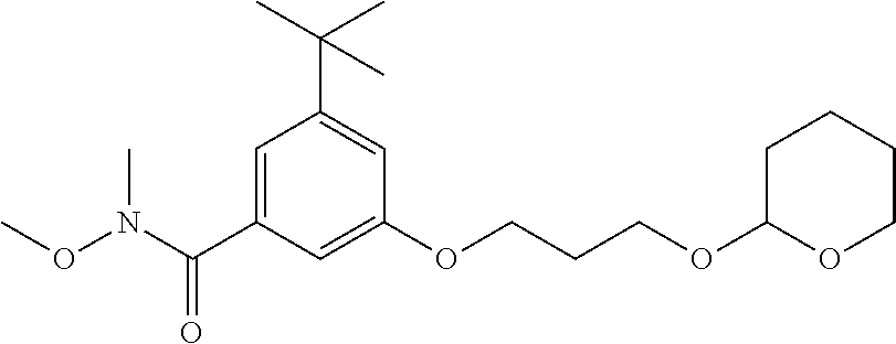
C1=C(C(N(OC)C)=O)C=C(OCCCOC2OCCCC2)C=C1C(C)(C)C
